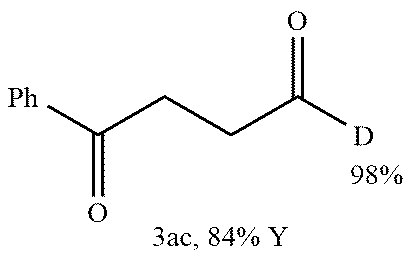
[Ph]C(CCC([D])=O)=O
